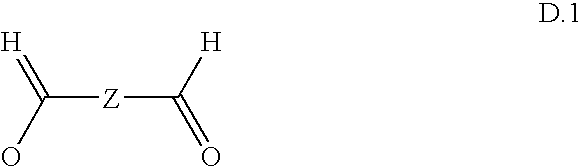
C([Z]C(=O)[H])(=[H])O
